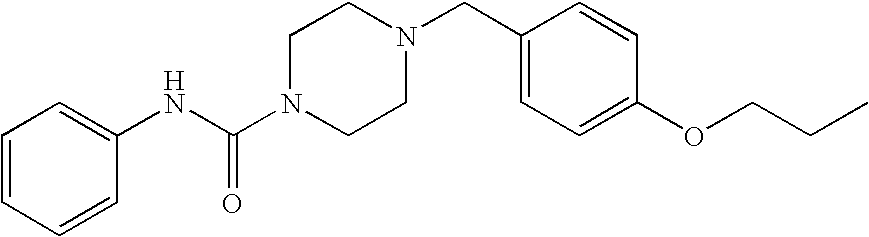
C1=CC=CC(NC(N2CCN(CC3=CC=C(OCCC)C=C3)CC2)=O)=C1
